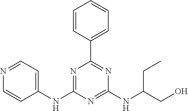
C1(NC2=NC(C3=CC=CC=C3)=NC(NC(CC)CO)=N2)=CC=NC=C1
